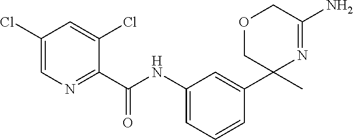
C1(Cl)=CN=C(C(NC2=CC=CC(C3(C)N=C(N)COC3)=C2)=O)C(Cl)=C1
